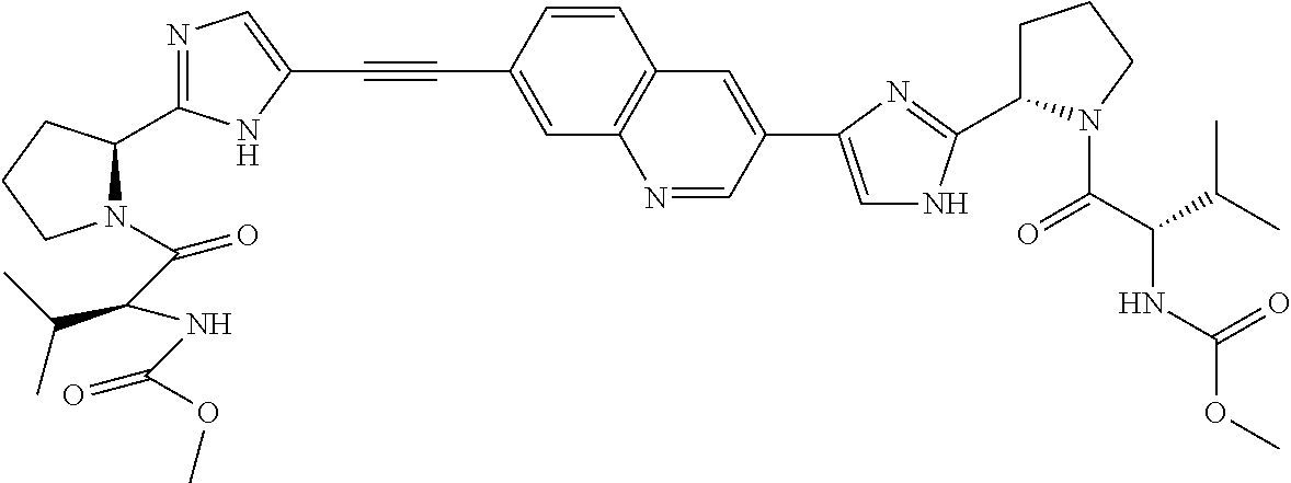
C1=CC(C#CC2=CN=C(C3N(C(C(NC(OC)=O)C(C)C)=O)CCC3)N2)=CC2=C1C=C(C1=CNC(C3CCCN3C(C(NC(OC)=O)C(C)C)=O)=N1)C=N2
